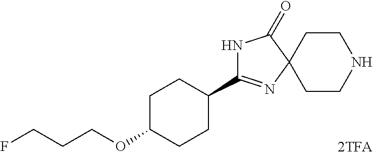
N1C(C2CCC(OCCCF)CC2)=NC2(C1=O)CCNCC2
